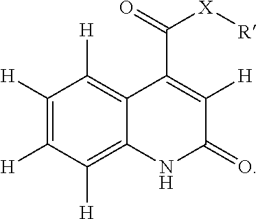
C1([H])=C([H])C([H])=C2C(=C1[H])C(C(=O)[X][R])=C([H])C(=O)N2
